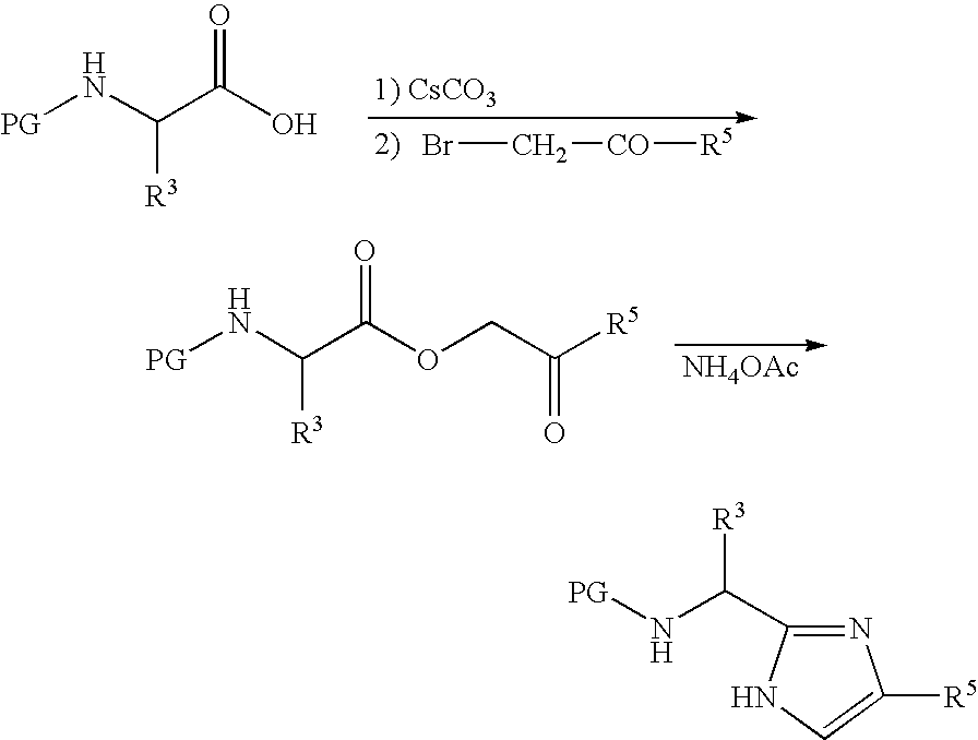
BrC[CO][R5].[PG]NC(C(O)=O)[R3].[NH4OAc].[PG]NC(C(OCC([R5])=O)=O)[R3].[PG]NC(C1=NC([R5])=CN1)[R3]
